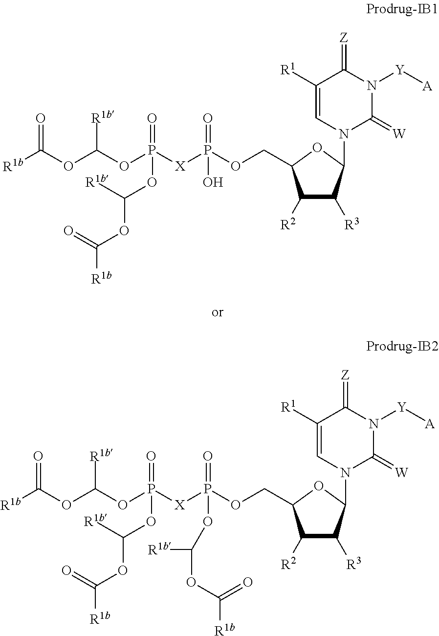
C(OP([X]P(OCC1C([R2])C([R3])C(N2C(=[W])N([Y][A])C(=[Z])C([R1])=C2)O1)(=O)OC(OC([R1b])=O)[R1b])(=O)OC([R1b])OC([R1b])=O)(OC([R1b])=O)[R1b].C(OP([X]P(OCC1C([R2])C([R3])C(N2C(=[W])N([Y][A])C(=[Z])C([R1])=C2)O1)(=O)O)(=O)OC([R1b])OC([R1b])=O)(OC([R1b])=O)[R1b]
